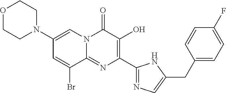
N1(C2=CN3C(=NC(C4=NC=C(CC5=CC=C(F)C=C5)N4)=C(O)C3=O)C(Br)=C2)CCOCC1
